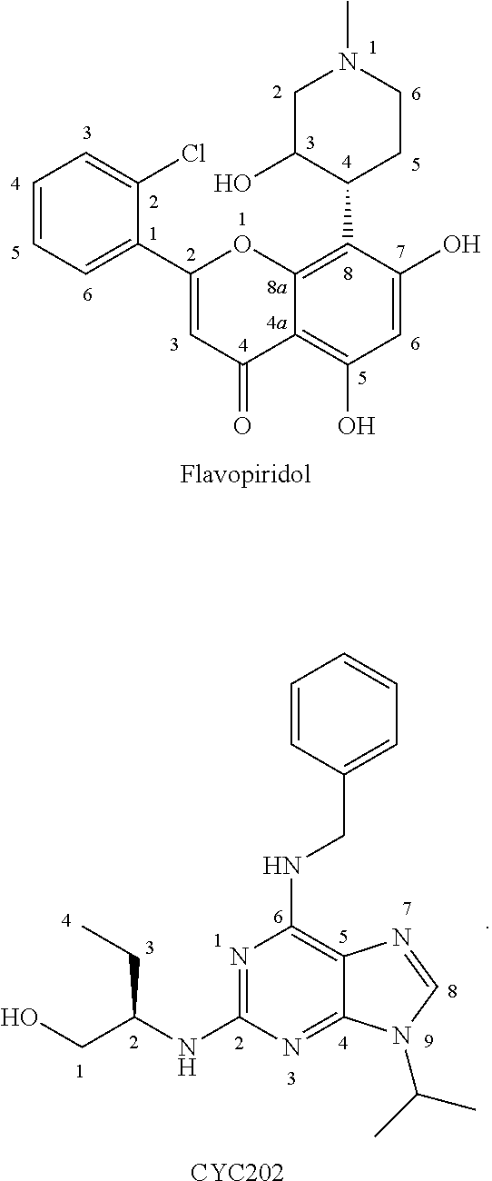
C12=C(O)C=C(O)C(C3CCN(C)CC3O)=C1OC(C1=CC=CC=C1Cl)=CC2=O.N1=C(NC(CO)CC)N=C2C(=C1NCC1=CC=CC=C1)N=CN2C(C)C.[CYC202]
